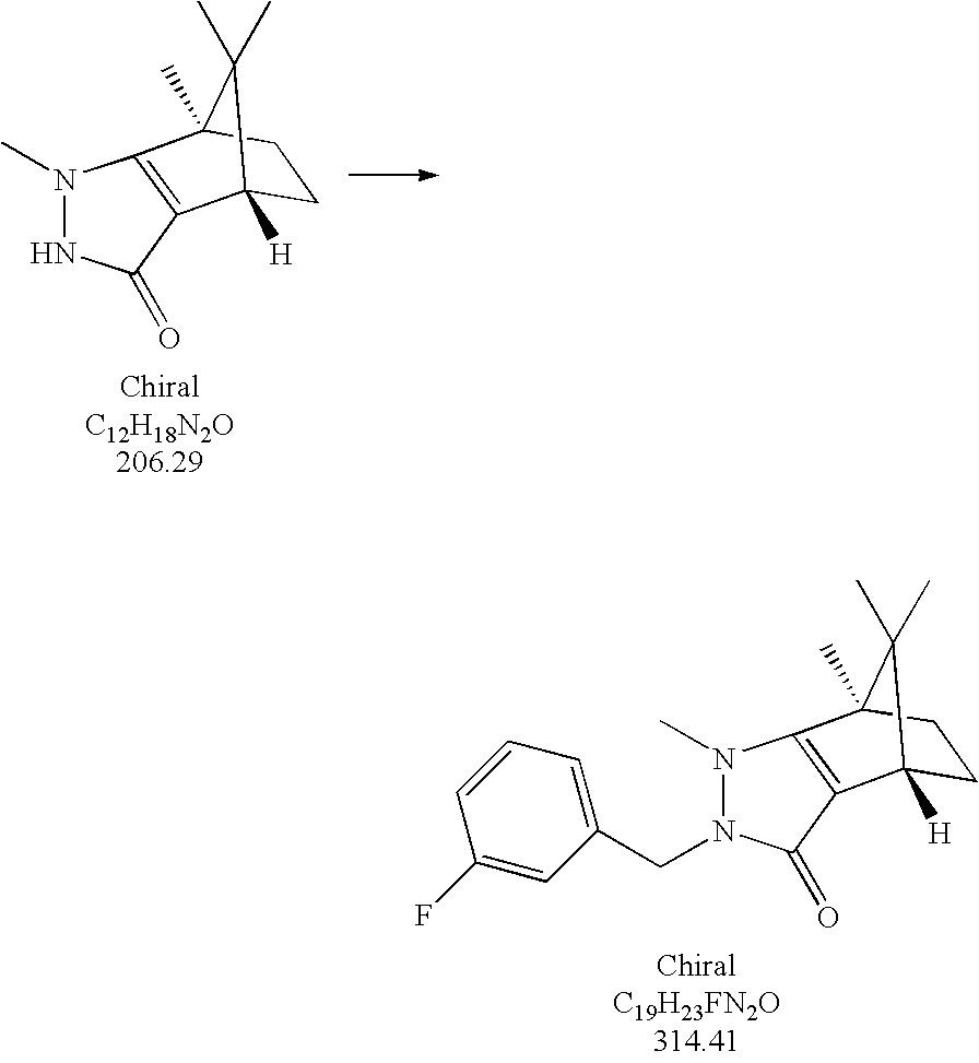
N1(C)NC(=O)C2=C1C1(C)CCC2([H])C1(C)C.N1(C)N(CC2=CC=CC(F)=C2)C(=O)C2=C1C1(C)CCC2([H])C1(C)C
